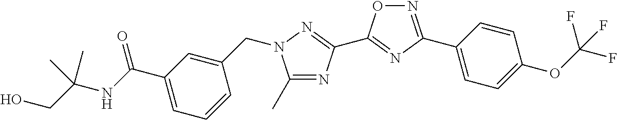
C1(C)=NC(C2=NC(C3=CC=C(OC(F)(F)F)C=C3)=NO2)=NN1CC1=CC(C(NC(CO)(C)C)=O)=CC=C1
